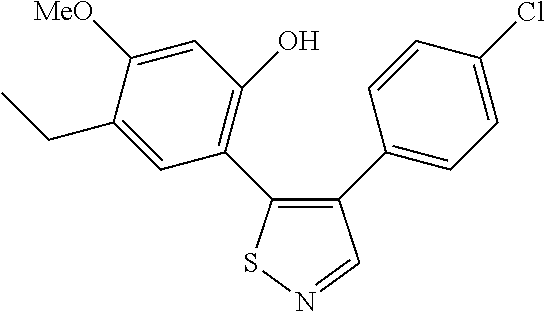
C1(CC)=CC(C2=C(C3=CC=C(Cl)C=C3)C=NS2)=C(O)C=C1[MeO]
